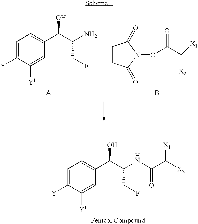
C1=C([Y])C([Y1])=CC(C(C(N)CF)O)=C1.C1CC(=O)N(OC(C([X2])[X1])=O)C1=O.B.C1=C([Y])C([Y1])=CC(C(C(NC(C([X2])[X1])=O)CF)O)=C1
